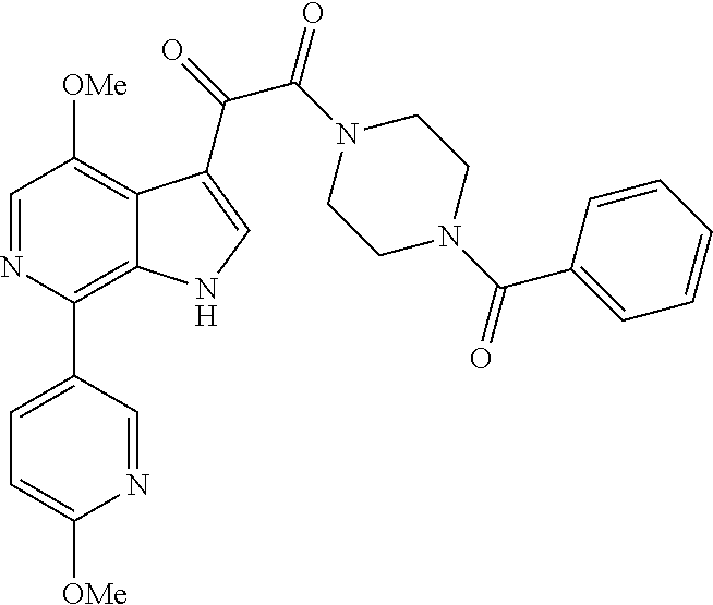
C1(C2=C3C(=C([OMe])C=N2)C(C(=O)C(N2CCN(C(C4=CC=CC=C4)=O)CC2)=O)=CN3)=CC=C([OMe])N=C1
